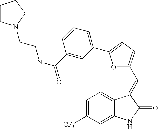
C1=C([CF3])C=C2C(=C1)C(=CC1=CC=C(C3=CC=CC(C(=O)NCCN4CCCC4)=C3)O1)C(=O)N2
